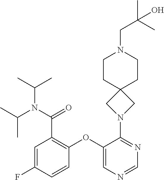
C1=C(F)C=CC(OC2=CN=CN=C2N2CC3(C2)CCN(CC(C)(C)O)CC3)=C1C(=O)N(C(C)C)C(C)C
